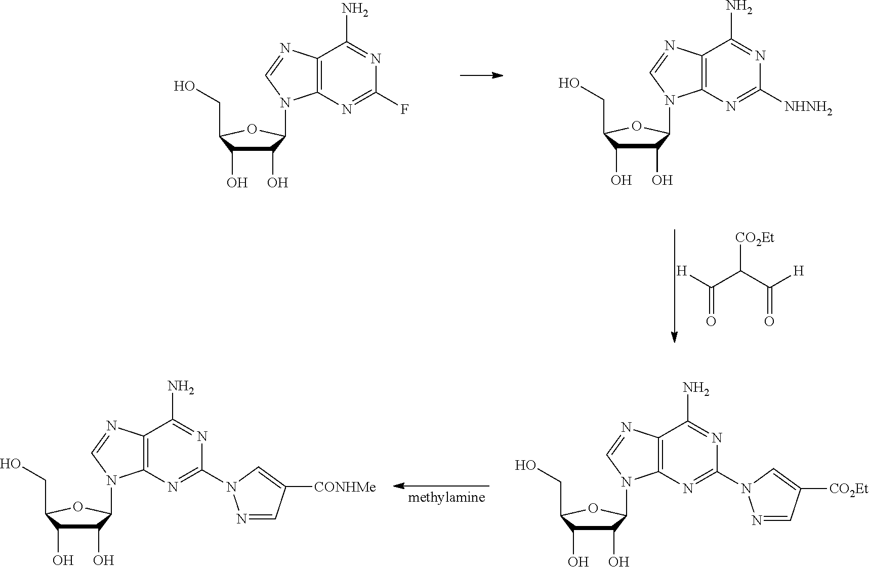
[H]C(C(C([H])=O)[CO2Et])=O.C1(O)C(O)C(CO)OC1N1C2=C(C(N)=NC(F)=N2)N=C1.C1(O)C(O)C(CO)OC1N1C2=C(C(N)=NC([NHNH2])=N2)N=C1.C1(O)C(O)C(CO)OC1N1C2=C(C(N)=NC(N3N=CC([CONHMe])=C3)=N2)N=C1.C1(O)C(O)C(CO)OC1N1C2=C(C(N)=NC(N3N=CC([CO2Et])=C3)=N2)N=C1
